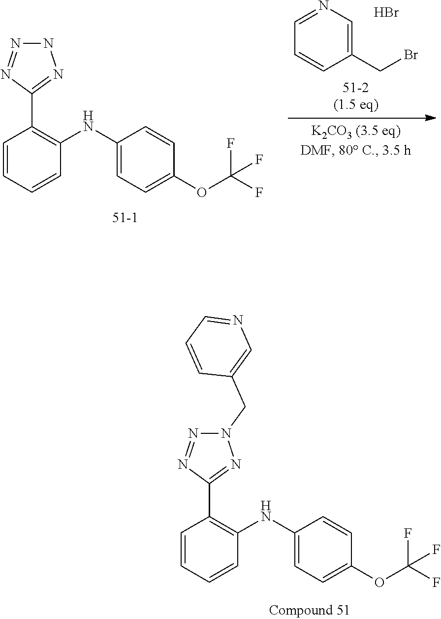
C1=CC=CC(NC2=CC=C(OC(F)(F)F)C=C2)=C1C1=NNN=N1.C1(CBr)=CN=CC=C1.Br.C1=CC=CC(NC2=CC=C(OC(F)(F)F)C=C2)=C1C1=NN(CC2=CN=CC=C2)N=N1
